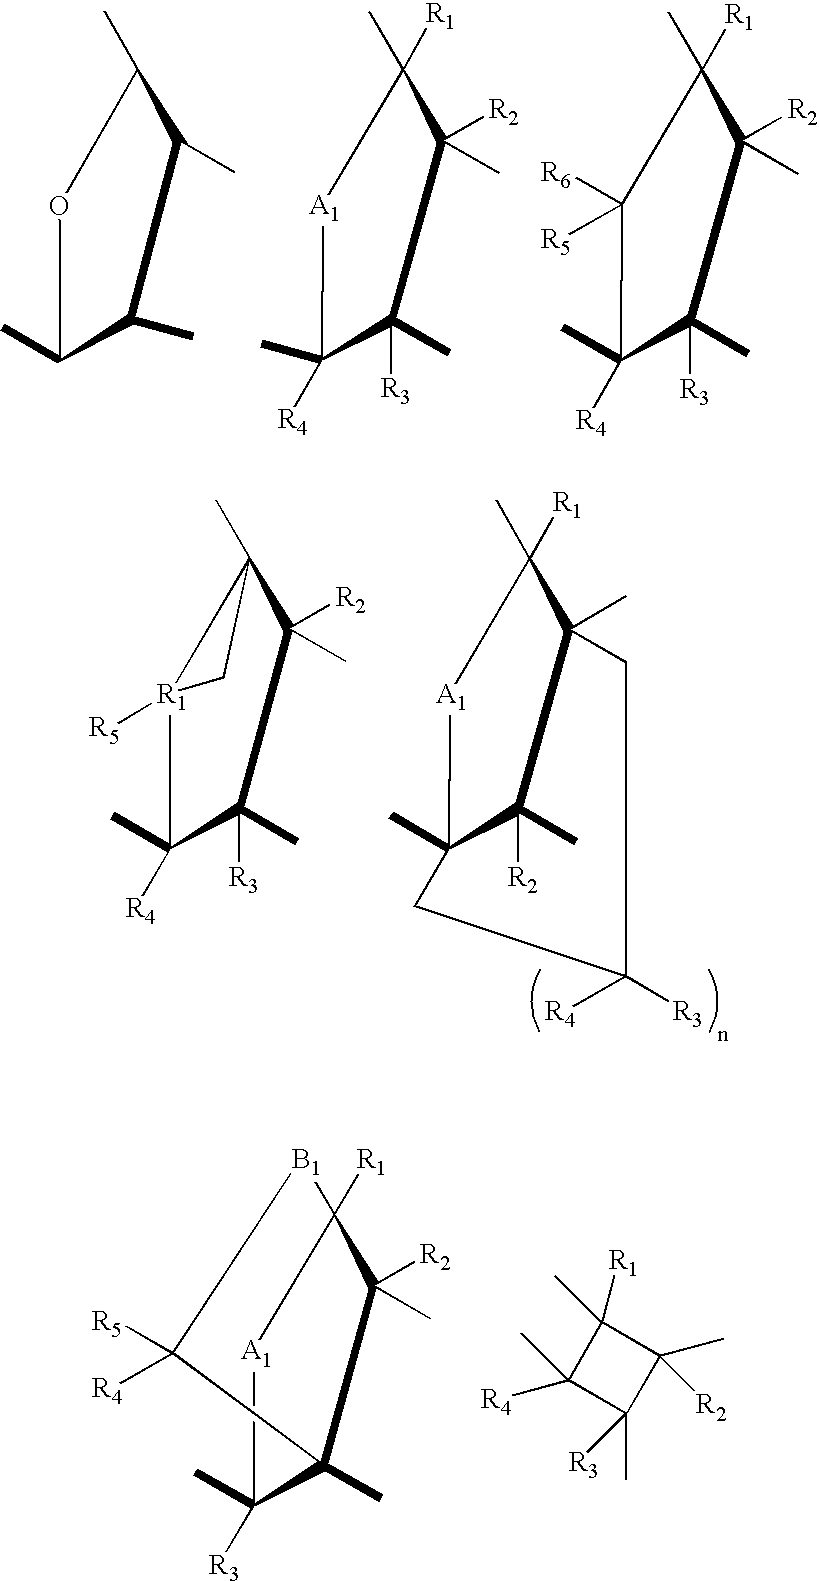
C12(C)C([R3])(C)[A1]C([R1])([B1]C1([R5])[R4])C2(C)[R2].C1(C)([R1])C(C)([R4])C([R3])(C)C1(C)[R2].C1(C)C(C)OC(C)C1C.C1(C)([R3])C([R4])(C)[A1]C([R1])(C)C1([R2])C.C1(C)([R3])C([R4])(C)C([R5])([R6])C([R1])(C)C1(C)[R2].C1(C)([R2])C2(C)CC([R3])([R4])CC1(C)C([R1])(C)[A1]2.C1(C)([R3])C([R4])(C)[R1]2([R5])C(C)(C1([R2])C)C2
